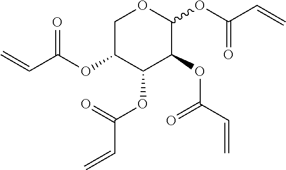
C(C(=O)OC1C(OC(=O)C=C)C(OC(=O)C=C)C(OC(C=C)=O)OC1)=C
